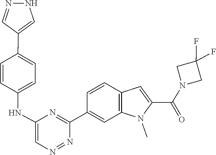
C1(F)(F)CN(C(C2=CC3=C(N2C)C=C(C2=NC(NC4=CC=C(C5=CNN=C5)C=C4)=CN=N2)C=C3)=O)C1
